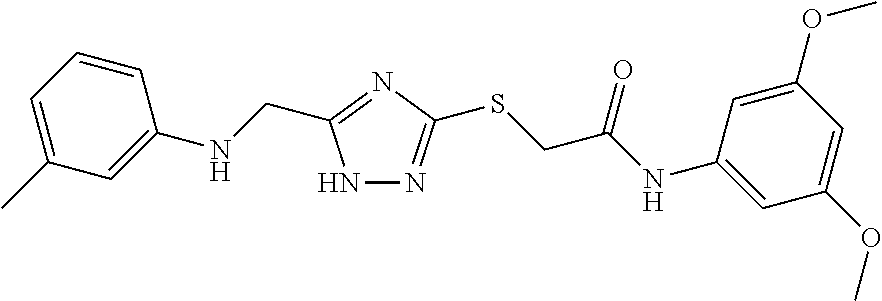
N1N=C(SCC(NC2=CC(OC)=CC(OC)=C2)=O)N=C1CNC1=CC(C)=CC=C1
